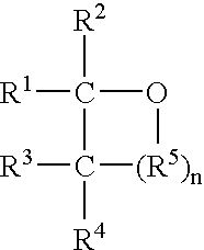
[R3]C1([R4])[(R5)n]OC1([R1])[R2]
